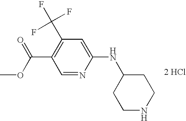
C1=NC(NC2CCNCC2)=CC(C(F)(F)F)=C1C(OC)=O.[2 HCl]
